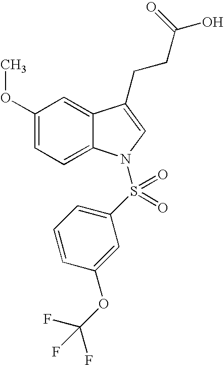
C1(OC)=CC=C2C(=C1)C(CCC(O)=O)=CN2S(C1=CC=CC(OC(F)(F)F)=C1)(=O)=O
